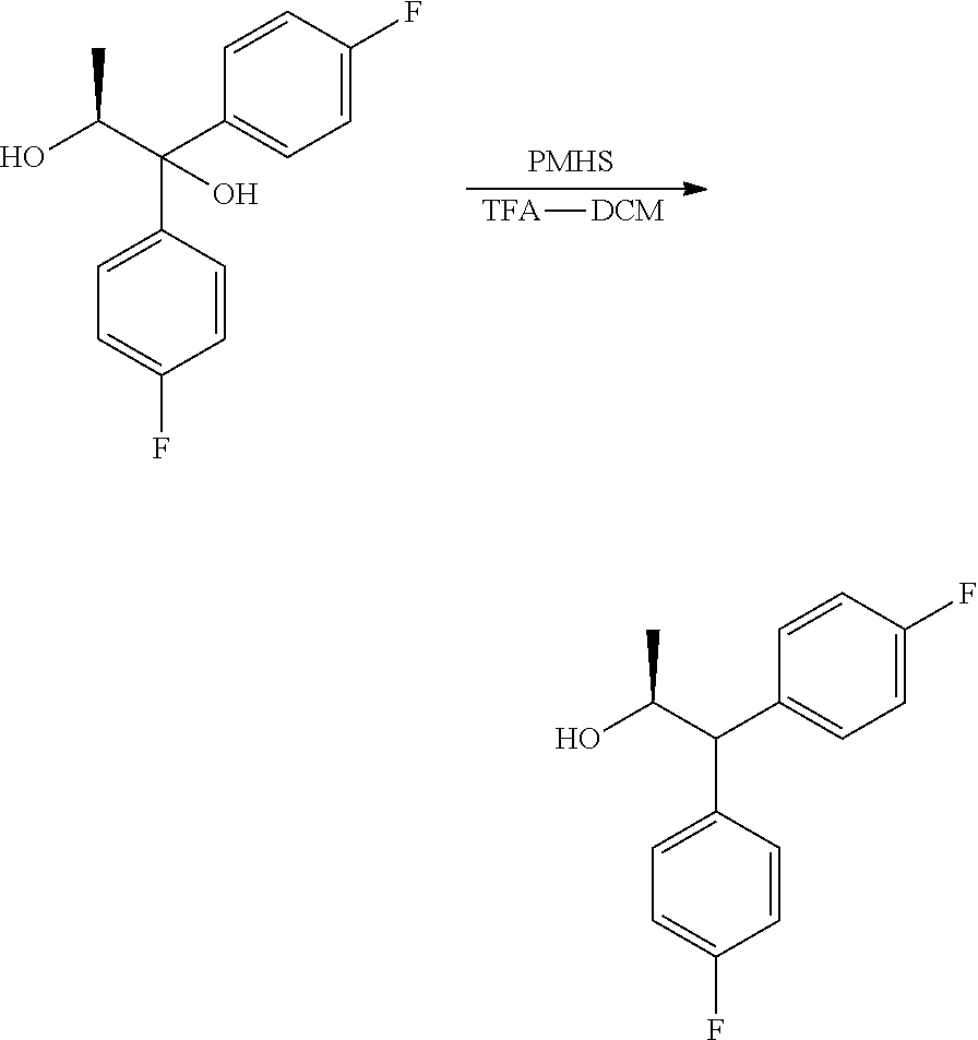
C1=C(C(C(O)C)(C2=CC=C(F)C=C2)O)C=CC(F)=C1.[PMHS].[TFA][DCM].C1=C(C(C(O)C)C2=CC=C(F)C=C2)C=CC(F)=C1
